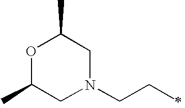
O1C(C)CN(CCC)CC1C
